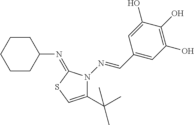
C1CC(N=C2N(N=CC3=CC(O)=C(O)C(O)=C3)C(C(C)(C)C)=CS2)CCC1
